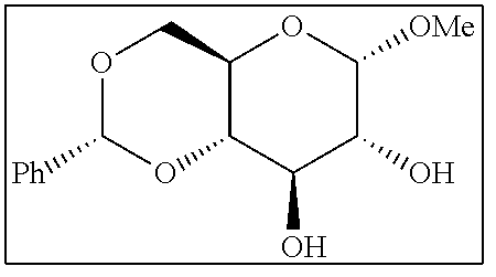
O1CC2C(OC1[Ph])C(O)C(O)C([OMe])O2
